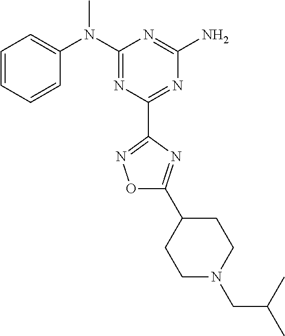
C1=CC=CC(N(C2=NC(C3=NOC(C4CCN(CC(C)C)CC4)=N3)=NC(N)=N2)C)=C1
